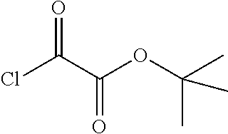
ClC(C(OC(C)(C)C)=O)=O
